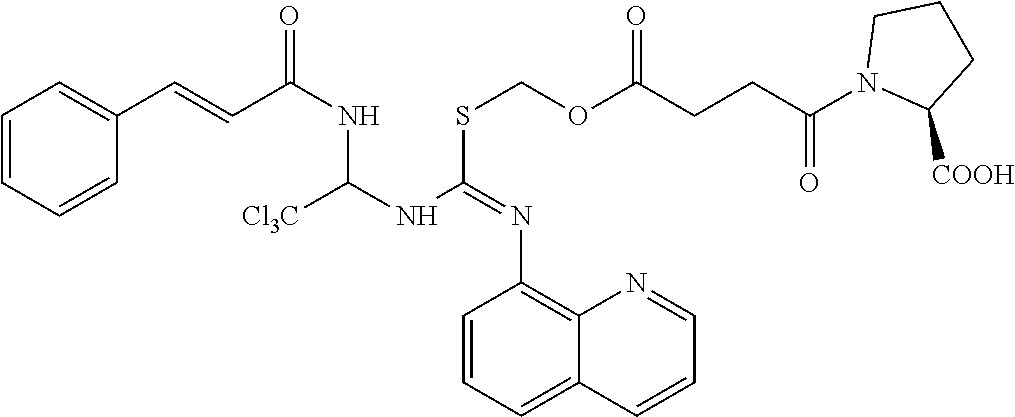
C1=CC=CC(C=CC(NC(NC(SCOC(CCC(N2C([COOH])CCC2)=O)=O)=NC2=C3C(=CC=C2)C=CC=N3)[Cl3C])=O)=C1
